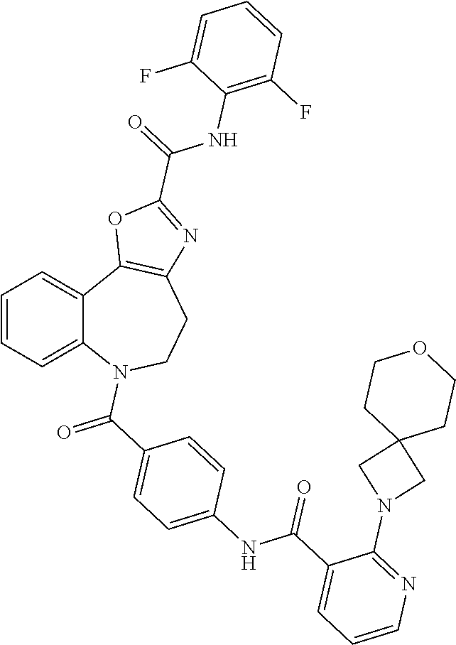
C1=CC=C2C(=C1)C1=C(CCN2C(C2=CC=C(NC(C3=CC=CN=C3N3CC4(C3)CCOCC4)=O)C=C2)=O)N=C(C(=O)NC2=C(F)C=CC=C2F)O1
